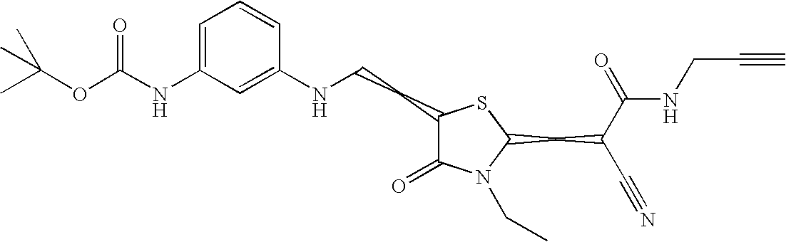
C1=C(NC(=O)OC(C)(C)C)C=C(NCCC2C(=O)N(CC)C(CC(C#N)C(=O)NCC#C)S2)C=C1
